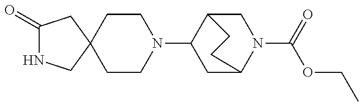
C1(=O)NCC2(C1)CCN(C1CC3N(C(=O)OCC)CC1CC3)CC2
